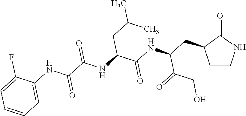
C1CNC(=O)C1CC(NC(C(NC(C(NC1=CC=CC=C1F)=O)=O)CC(C)C)=O)C(=O)CO
